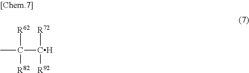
C(C([R72])[R92])([R62])([R82])C
